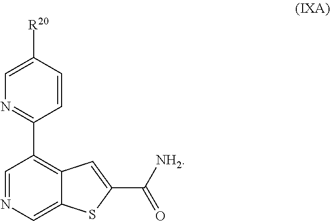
C1=NC=C2C(=C1C1=NC=C([R20])C=C1)C=C(C([NH2])=O)S2
